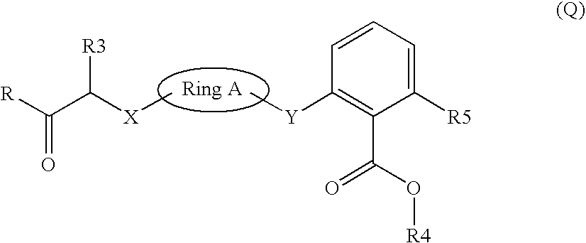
C([X]C)(C([R])=O)[R3].C[Y]C1=C(C(O[R4])=O)C([R5])=CC=C1
